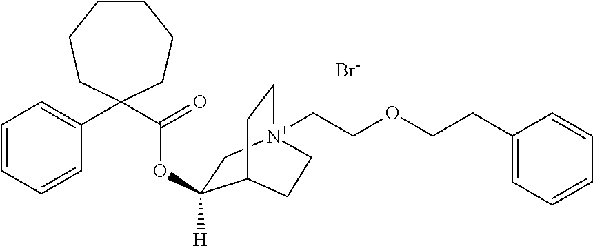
C1=CC=CC(C2(C(=O)OC3([H])C[N+]4(CCOCCC5=CC=CC=C5)CCC3CC4)CCCCCC2)=C1.[Br-]
